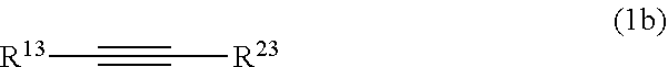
[R13]C#C[R23]
